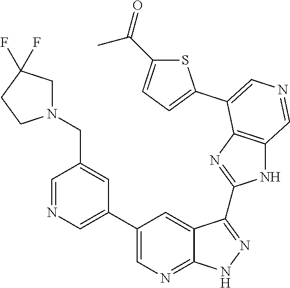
S1C(C(=O)C)=CC=C1C1=CN=CC2=C1N=C(C1=NNC3=NC=C(C4=CN=CC(CN5CC(F)(F)CC5)=C4)C=C31)N2
